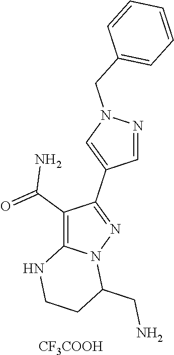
C1=NN(CC2=CC=CC=C2)C=C1C1=NN2C(=C1C(=O)N)NCCC2CN.[CF3COOH]
